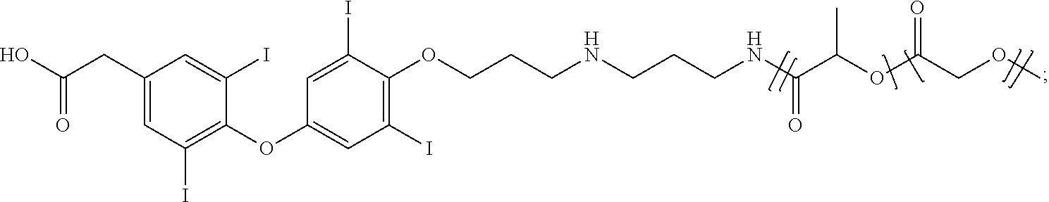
C1(CC(O)=O)=CC(I)=C(OC2=CC(I)=C(OCCCNCCCNC(C(OC(COC)=O)C)=O)C(I)=C2)C(I)=C1
